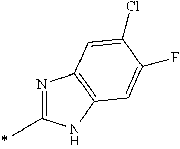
N1=C(C)NC2=C1C=C(Cl)C(F)=C2
